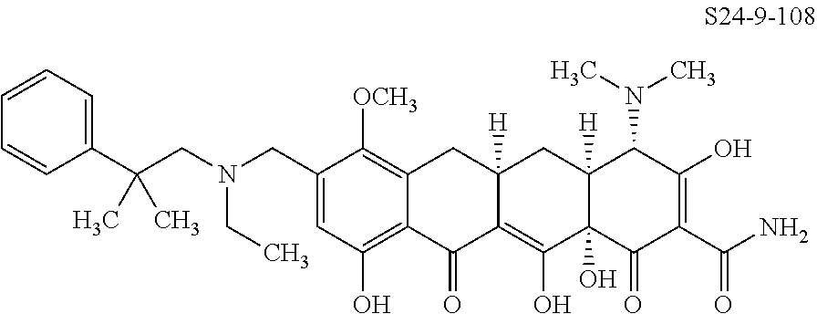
C1=C(CN(CC(C2=CC=CC=C2)(C)C)CC)C([OCH3])=C2C(=C1O)C(=O)C1=C(O)C3(O)C([H])(CC1([H])C2)C(N(C)C)C(O)=C(C(N)=O)C3=O
